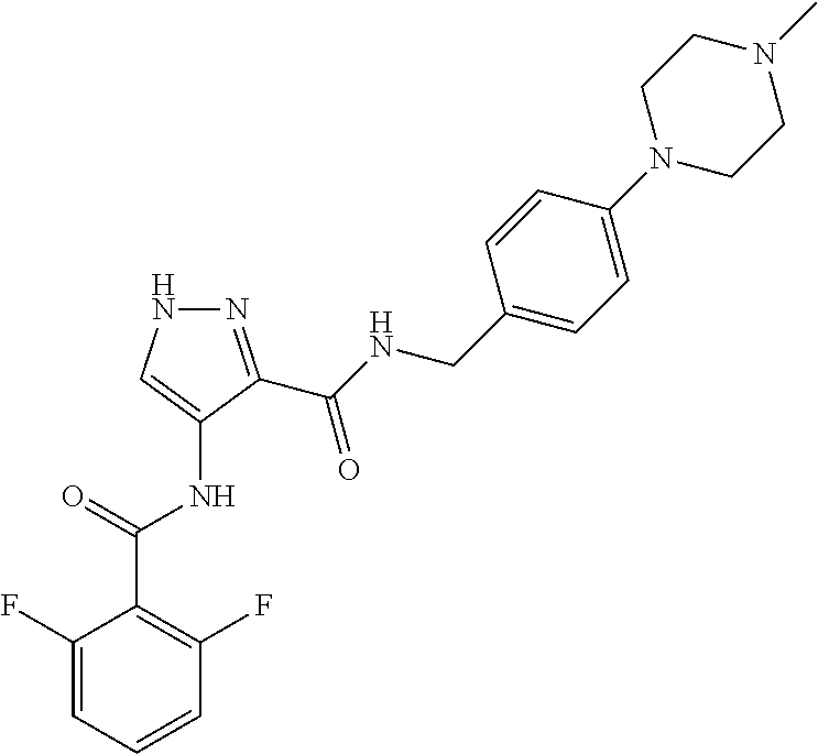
C1=CC=C(F)C(C(NC2=CNN=C2C(NCC2=CC=C(N3CCN(C)CC3)C=C2)=O)=O)=C1F
